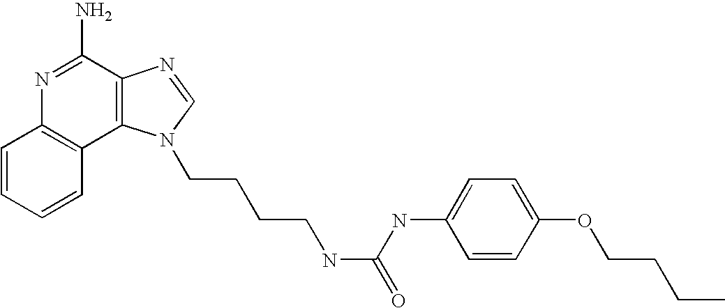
C1=CC=CC2=C1N=C(N)C1=C2N(CCCCNC(=O)NC2=CC=C(OCCCC)C=C2)C=N1
